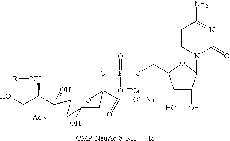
[CMP-NeuAc-8-NH][R].C(C(C(O)C1C([AcNH])C(O)CC(OP(=O)(OCC2C(O)C(O)C(N3C(=O)N=C(N)C=C3)O2)[O- +Na])(C([O- +Na])=O)O1)N[R])O
